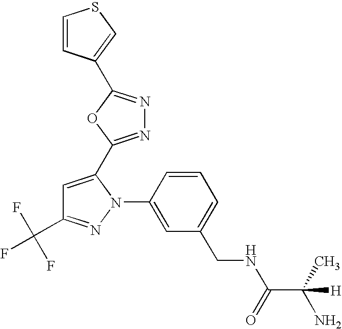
C1=CC(N2C(C3=NN=C(C4=CSC=C4)O3)=CC(C(F)(F)F)=N2)=CC(CNC(C(C)(N)[H])=O)=C1
